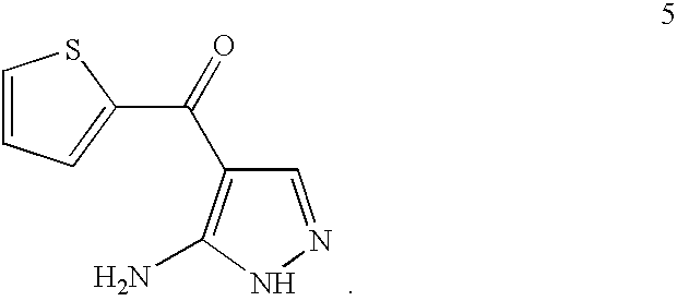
C1=CC=C(C(=O)C2=C(N)NN=C2)S1
